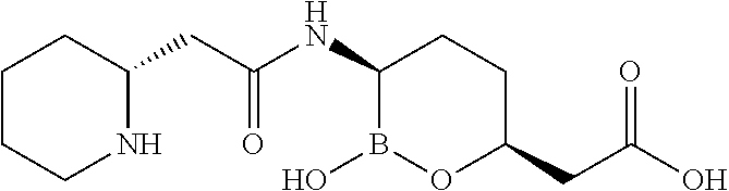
C1CCNC(CC(NC2B(O)OC(CC(O)=O)CC2)=O)C1
